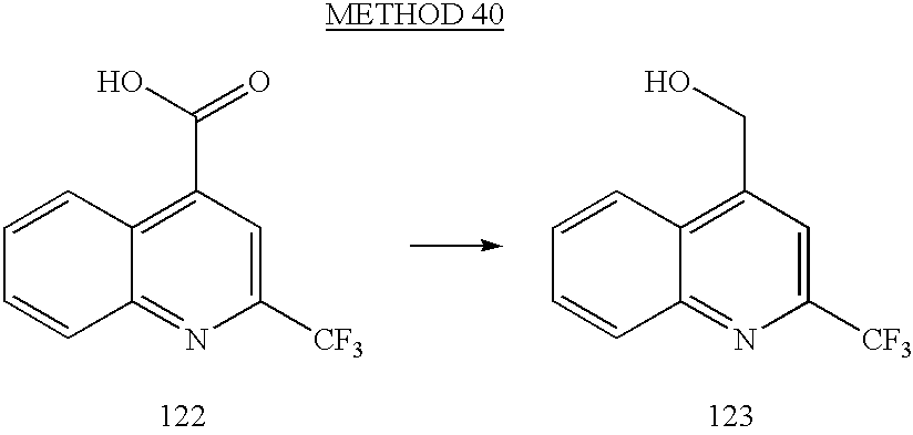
C12=C(CO)C=C([CF3])N=C1C=CC=C2.C12=C(C(O)=O)C=C([CF3])N=C1C=CC=C2
